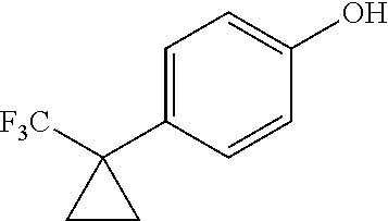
C1(C2=CC=C(O)C=C2)([F3C])CC1
